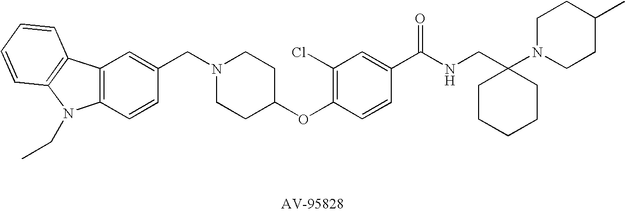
C12=C(C=CC(CN3CCC(OC4=C(Cl)C=C(C(NCC5(N6CCC(C)CC6)CCCCC5)=O)C=C4)CC3)=C1)N(CC)C1=C2C=CC=C1
